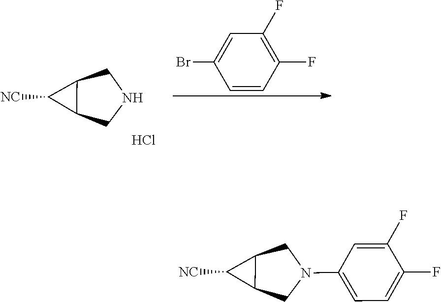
[NC]C1C2C1CN(C1=CC=C(F)C(F)=C1)C2.[NC]C1C2C1CNC2.BrC1=CC(F)=C(F)C=C1.Cl
